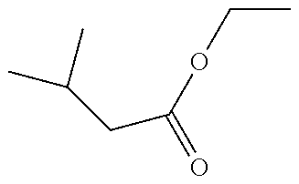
C(=O)(OCC)CC(C)C
